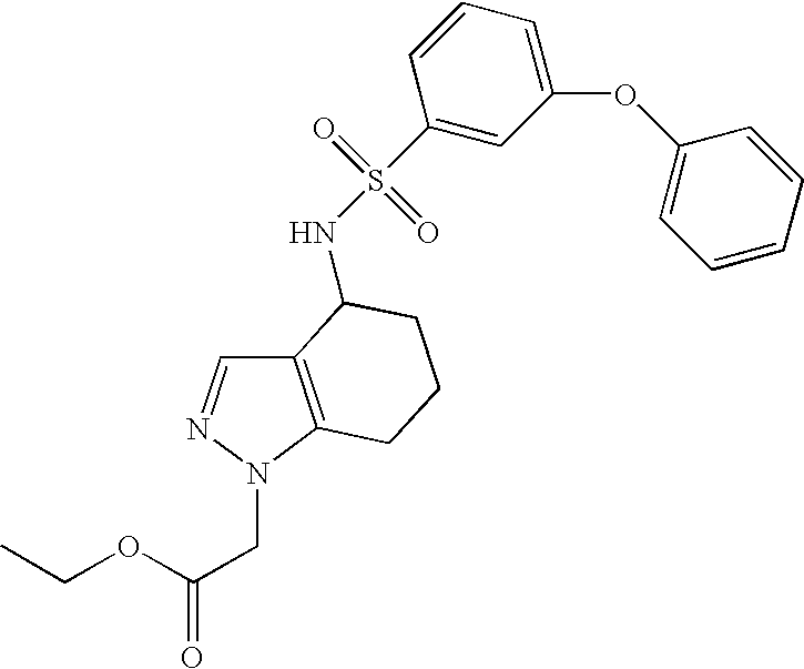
C12=C(N(CC(=O)OCC)N=C1)CCCC2NS(=O)(=O)C1=CC(OC2=CC=CC=C2)=CC=C1
